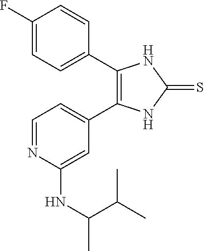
C1=C(C2=C(C3=CC=C(F)C=C3)NC(=S)N2)C=C(NC(C)C(C)C)N=C1
